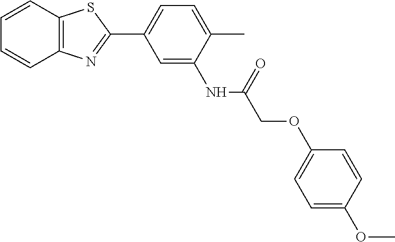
C1=CC2=C(C=C1)N=C(C1=CC=C(C)C(NC(COC3=CC=C(OC)C=C3)=O)=C1)S2
